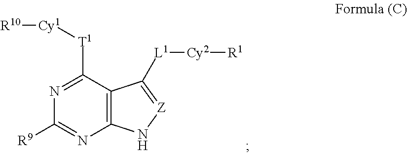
N1=C([T1][Cy1][R10])C2=C(N=C1[R9])N[Z]=C2[L1][Cy2][R1]
